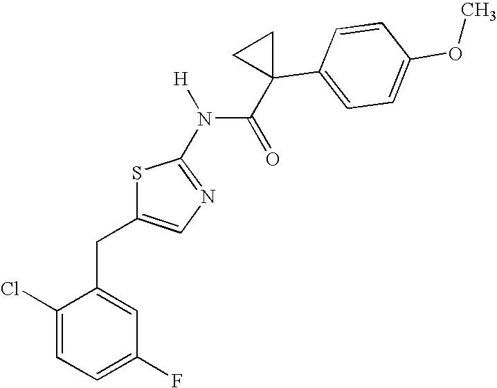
C1(Cl)=CC=C(F)C=C1CC1=CN=C(N(C(=O)C2(C3=CC=C(OC)C=C3)CC2)[H])S1
